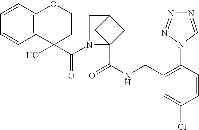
C1(CNC(=O)C23CC(C2)CN3C(C2(O)CCOC3=C2C=CC=C3)=O)=C(N2C=NN=N2)C=CC(Cl)=C1
